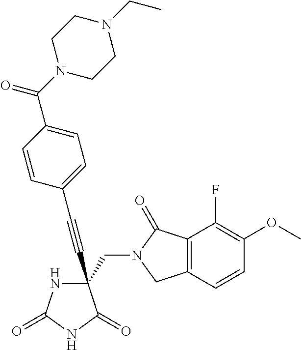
C(#CC1(CN2C(=O)C3=C(C2)C=CC(OC)=C3F)NC(=O)NC1=O)C1=CC=C(C(N2CCN(CC)CC2)=O)C=C1
